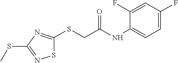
S(C1=NSC(SCC(NC2=CC=C(F)C=C2F)=O)=N1)C
